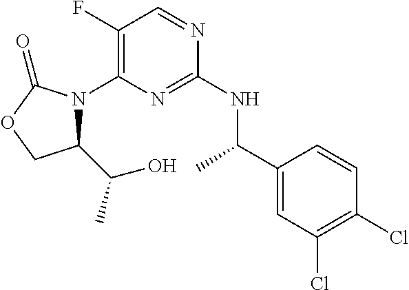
C1(F)=C(N2C(C(C)O)COC2=O)N=C(NC(C2=CC(Cl)=C(Cl)C=C2)C)N=C1
